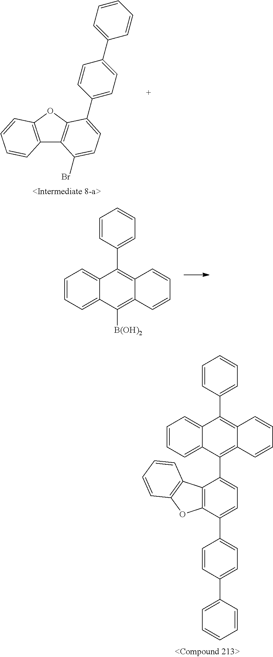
C12=C(OC3=C1C(Br)=CC=C3C1=CC=C(C3=CC=CC=C3)C=C1)C=CC=C2.C1=CC(C2=C3C(=C([B(OH)2])C4=CC=CC=C24)C=CC=C3)=CC=C1.C1=CC(C2=C3C(=C(C4=CC=C(C5=CC=C(C6=CC=CC=C6)C=C5)C5=C4C4=C(O5)C=CC=C4)C4=CC=CC=C24)C=CC=C3)=CC=C1
